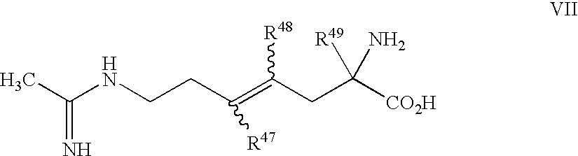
C(NCCC(=C(CC([CO2H])([R49])N)[R48])[R47])(C)=N
